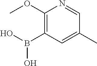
C1(OC)=C(B(O)O)C=C(C)C=N1
